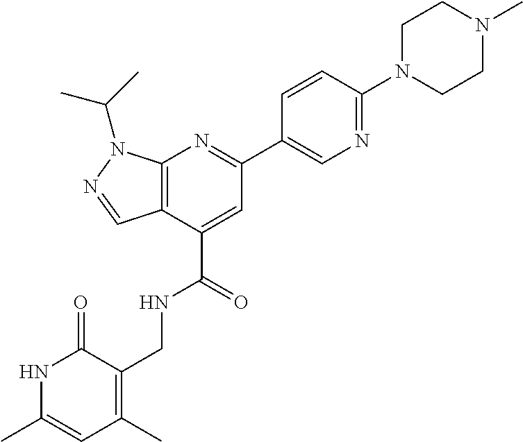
C1N(C2=NC=C(C3=NC4=C(C(C(=O)NCC5=C(C)C=C(C)NC5=O)=C3)C=NN4C(C)C)C=C2)CCN(C)C1
